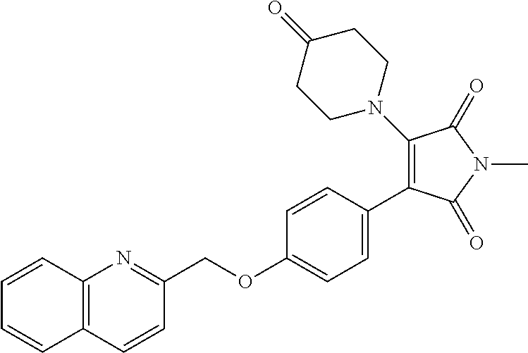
C1(C2=CC=C(OCC3=NC4=C(C=C3)C=CC=C4)C=C2)=C(N2CCC(=O)CC2)C(=O)N(C)C1=O
